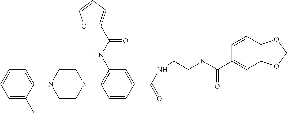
C1CN(C2=C(NC(=O)C3=CC=CO3)C=C(C(NCCN(C)C(C3=CC4=C(C=C3)OCO4)=O)=O)C=C2)CCN1C1=CC=CC=C1C
